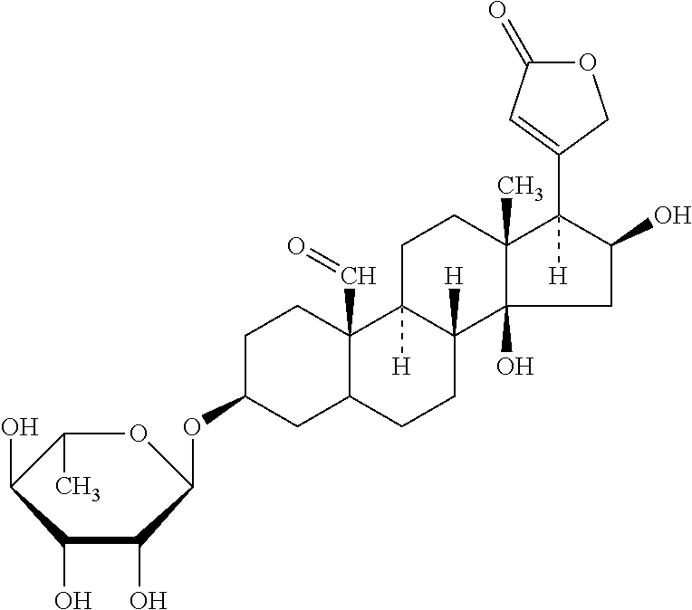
C1C(OC2OC(C)C(O)C(O)C2O)CC2C(C=O)(C1)C1([H])C([H])(CC2)C2(O)C(C)(CC1)C(C1=CC(=O)OC1)([H])C(O)C2
